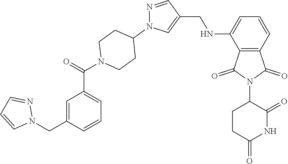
C12=C(C=CC=C1NCC1=CN(C3CCN(C(C4=CC=CC(CN5N=CC=C5)=C4)=O)CC3)N=C1)C(=O)N(C1CCC(=O)NC1=O)C2=O
